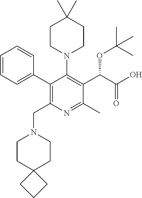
C1(C2=C(CN3CCC4(CC3)CCC4)N=C(C)C(C(C(O)=O)OC(C)(C)C)=C2N2CCC(C)(C)CC2)=CC=CC=C1
